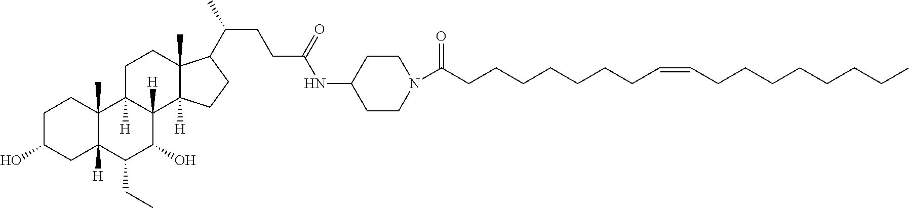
C1C(O)CC2([H])C(C)(C1)C1([H])C([H])(C(O)C2CC)C2([H])C(C)(CC1)C(C(CCC(=O)NC1CCN(C(CCCCCCCC=CCCCCCCCC)=O)CC1)C)CC2
